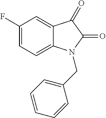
C12=CC(F)=CC=C1N(CC1=CC=CC=C1)C(=O)C2=O
